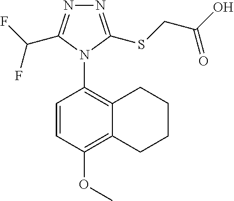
C12=C(OC)C=CC(N3C(C(F)F)=NN=C3SCC(O)=O)=C1CCCC2
